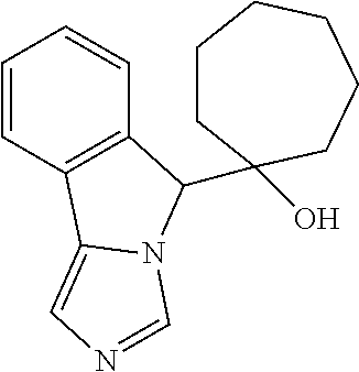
C1=CC2=C(C=C1)C(C1(O)CCCCCC1)N1C2=CN=C1
